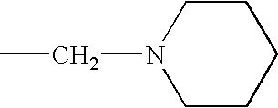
C1N(CC)CCCC1
